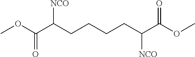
COC(C(CCCCC(C(OC)=O)[NCO])[NCO])=O
